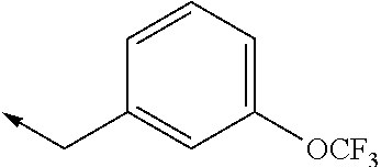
C1=CC=C([OCF3])C=C1C->C
